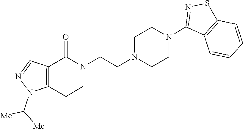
N1(CCN2CCN(C3=NSC4=C3C=CC=C4)CC2)C(=O)C2=C(CC1)N(C([Me])[Me])N=C2
